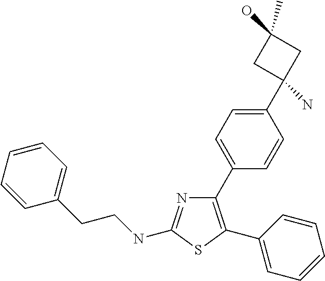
N1=C(NCCC2=CC=CC=C2)SC(C2=CC=CC=C2)=C1C1=CC=C(C2(N)CC(O)(C)C2)C=C1
